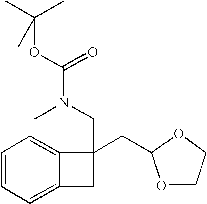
C1=CC=C2C(=C1)C(CC1OCCO1)(CN(C)C(=O)OC(C)(C)C)C2
